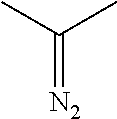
[N2]=C(C)C
